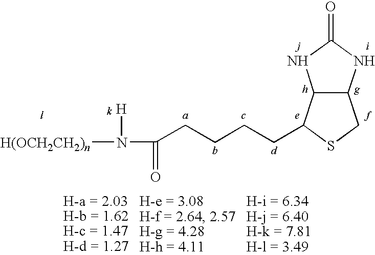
C12C(NC(=O)N1)CSC2CCCCC(=O)N([H])[H(OCH2CH2)n]
